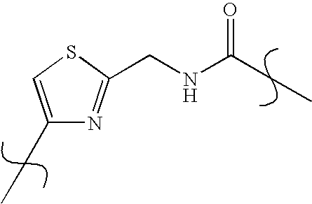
C1(CC)=CSC(CNC(CC)=O)=N1
